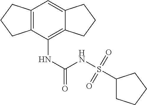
C12=C(C(NC(NS(C3CCCC3)(=O)=O)=O)=C3C(=C1)CCC3)CCC2
